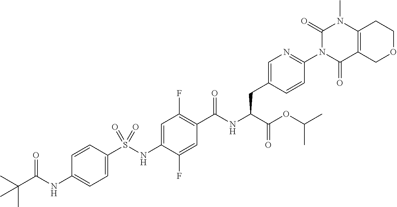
C1=C(S(NC2=CC(F)=C(C(NC(C(=O)OC(C)C)CC3=CN=C(N4C(=O)C5=C(N(C)C4=O)CCOC5)C=C3)=O)C=C2F)(=O)=O)C=CC(NC(C(C)(C)C)=O)=C1
